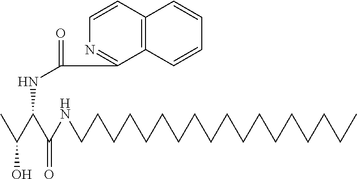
C1=CC2=C(C=CC=C2)C(C(NC(C(C)O)C(NCCCCCCCCCCCCCCCCCC)=O)=O)=N1
